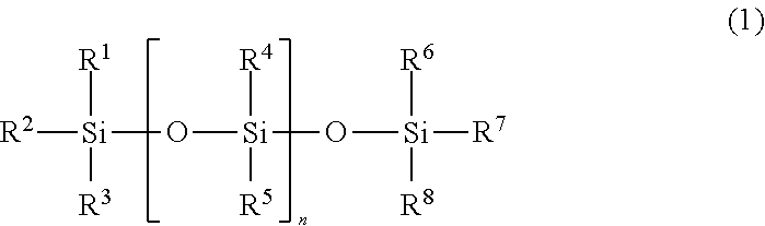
[R2][Si]([R1])([R3])O[Si]([R4])([R5])O[Si]([R6])([R8])[R7]
